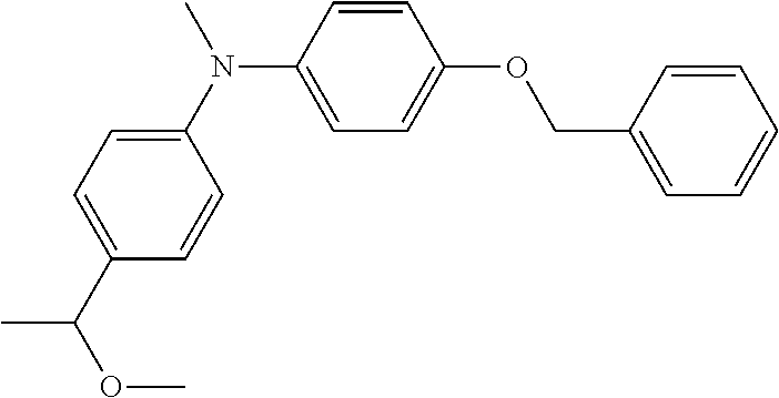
C1(N(C)C2=CC=C(OCC3=CC=CC=C3)C=C2)=CC=C(C(OC)C)C=C1
